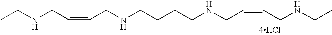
CCNCC=CCNCCCCNCC=CCNCC.[4HCl]
